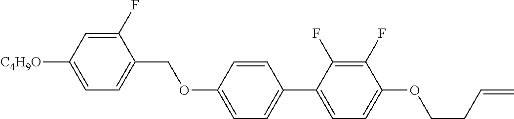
C1(F)=CC([C4H9O])=CC=C1COC1=CC=C(C2=CC=C(OCCC=C)C(F)=C2F)C=C1
